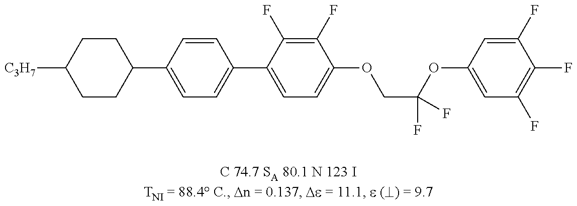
C1(C2=CC=C(C3=CC=C(OCC(OC4=CC(F)=C(F)C(F)=C4)(F)F)C(F)=C3F)C=C2)CCC([C3H7])CC1
